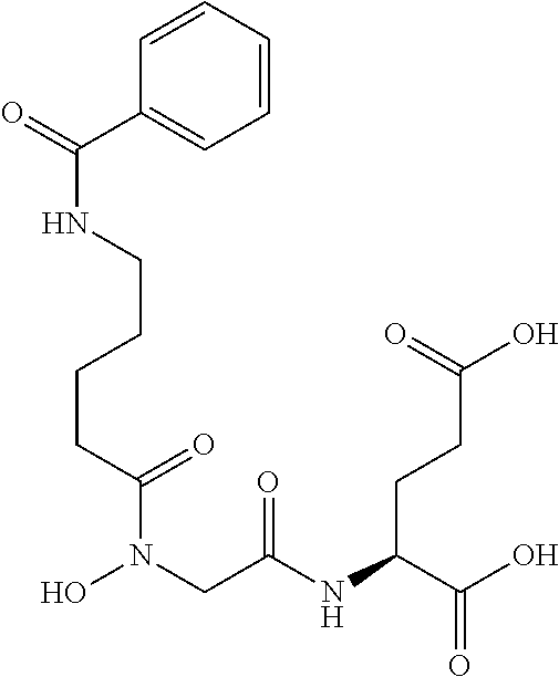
N(C(CCC(O)=O)C(O)=O)C(CN(O)C(CCCCNC(=O)C1=CC=CC=C1)=O)=O
